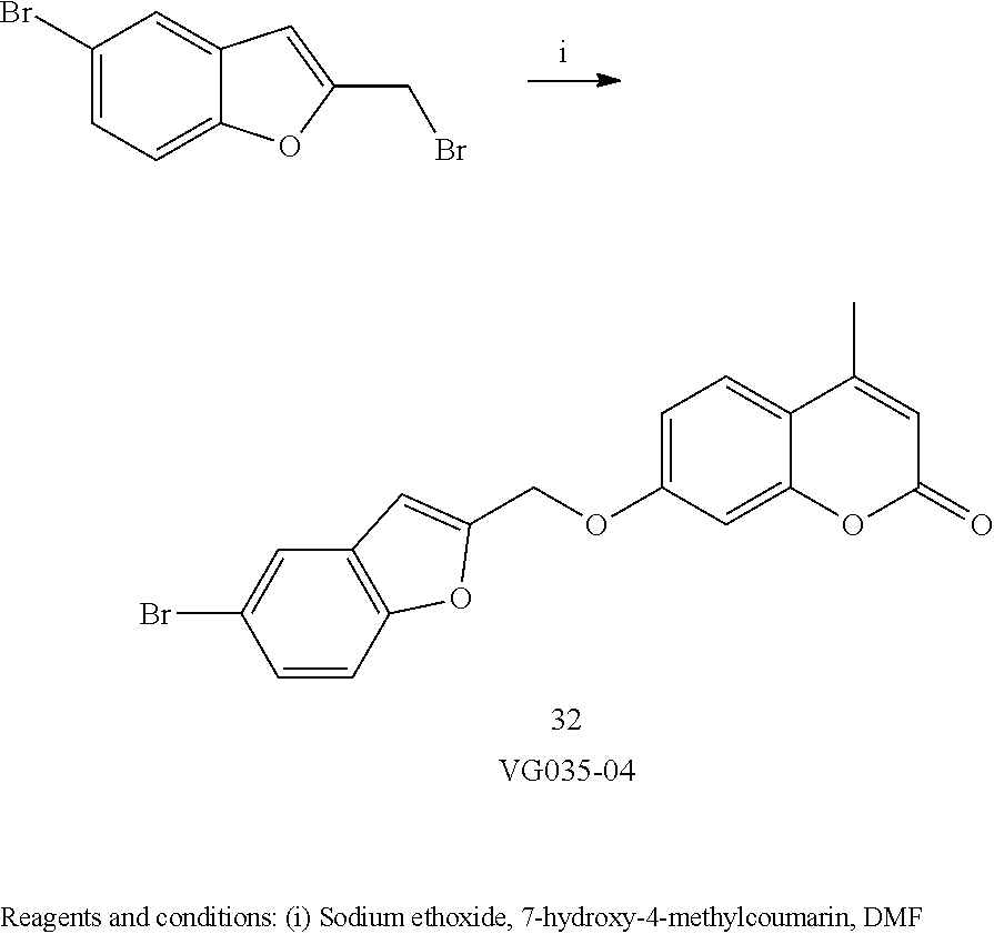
C12=C(C=CC(Br)=C1)OC(COC1=CC=C3C(=C1)OC(=O)C=C3C)=C2.C1(Br)=CC=C2C(=C1)C=C(CBr)O2
